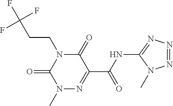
C(CN1C(=O)C(C(NC2=NN=NN2C)=O)=NN(C)C1=O)C(F)(F)F
